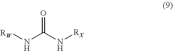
O=C(N[RX])N[RW]
